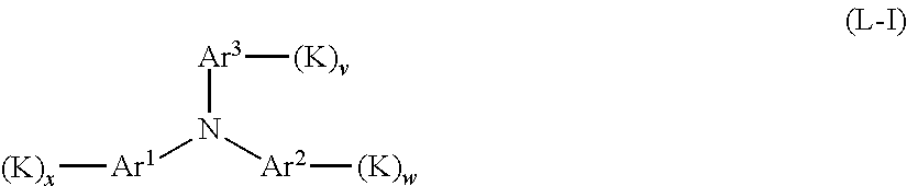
[Ar1](N([Ar2][(K)w])[Ar3][(K)v])[(K)x]
